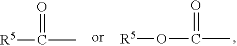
[R5]OC(C)=O.[R5]C(C)=O
